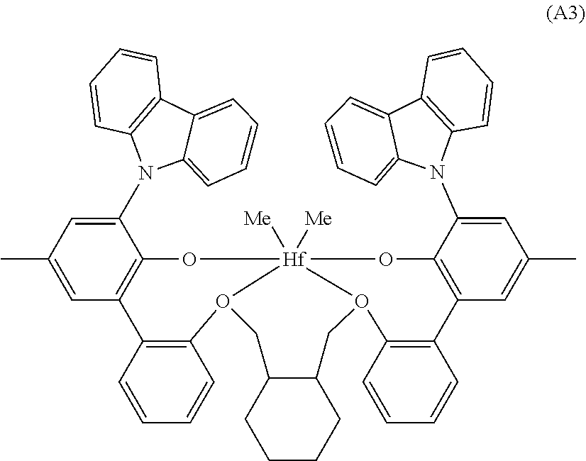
C1(N2C3=C(C4=CC=CC=C42)C=CC=C3)=CC(C)=CC2=C1O[Hf]13([Me])([Me])O(C4=C(C5=C(C(N6C7=CC=CC=C7C7=C6C=CC=C7)=CC(C)=C5)O1)C=CC=C4)CC1CCCCC1CO3C1=C2C=CC=C1
